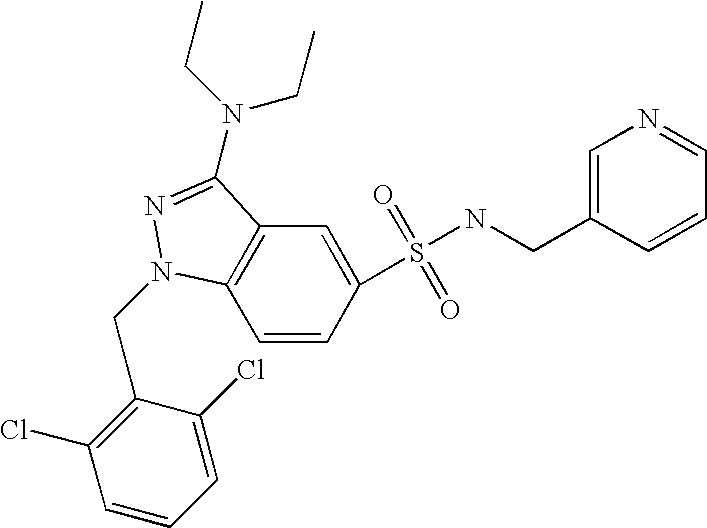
C1=CC(S(=O)(=O)NCC2=CN=CC=C2)=CC2=C1N(CC1=C(Cl)C=CC=C1Cl)N=C2N(CC)CC
